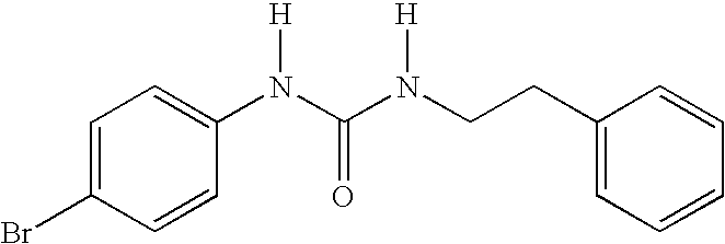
C1=C(Br)C=CC(N(C(N(CCC2=CC=CC=C2)[H])=O)[H])=C1
